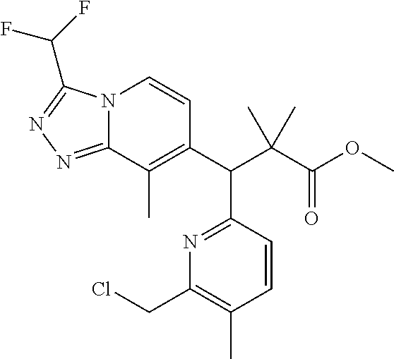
C1(C(C(C(OC)=O)(C)C)C2=NC(CCl)=C(C)C=C2)=C(C)C2=NN=C(C(F)F)N2C=C1
